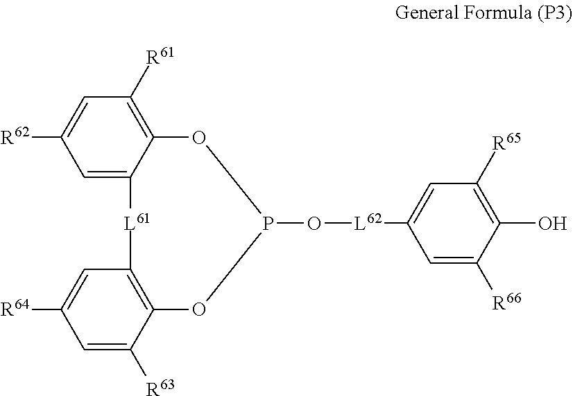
C1([R62])=CC([R61])=C2C(=C1)[L61]C1=C(C([R63])=CC([R64])=C1)OP(O[L62]C1=CC([R65])=C(O)C([R66])=C1)O2
